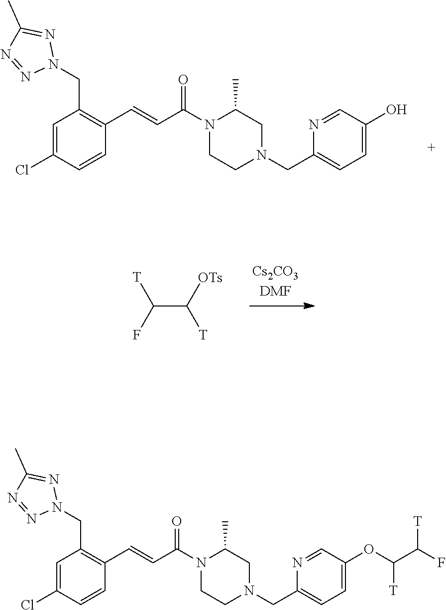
C1=C(Cl)C=CC(C=CC(=O)N2CCN(CC3=CC=C(O)C=N3)CC2C)=C1CN1N=C(C)N=N1.C(C([OTs])[T])(F)[T].C1=C(Cl)C=CC(C=CC(=O)N2CCN(CC3=CC=C(OC(C(F)[T])[T])C=N3)CC2C)=C1CN1N=C(C)N=N1
